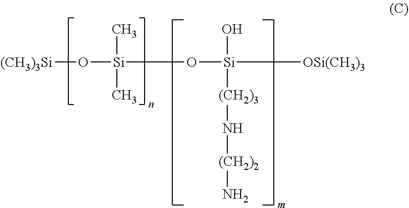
[(CH3)3Si]O[Si](C)(C)O[Si](O)([OSi(CH3)3])[(CH2)3]N[(CH2)2]N
